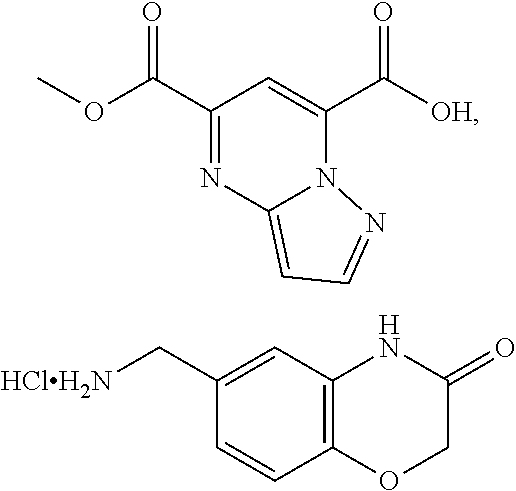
C1(C(=O)OC)=NC2=CC=NN2C(C(=O)[OH])=C1.C1(C[HClH2N])=CC2=C(C=C1)OCC(=O)N2
